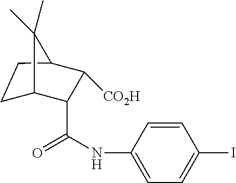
C1C2C(C(NC3=CC=C(I)C=C3)=O)C([CO2H])C(C1)C2(C)C
